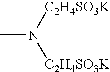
CN([C2H4SO3K])[C2H4SO3K]
